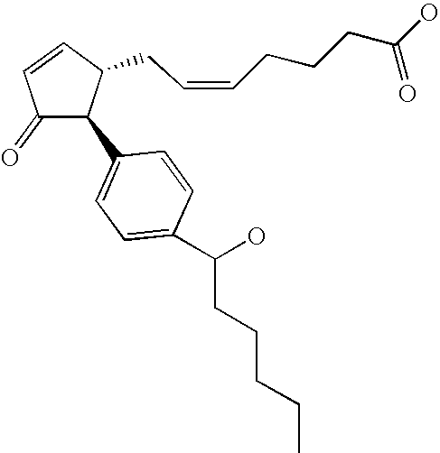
C1(=O)C(C2=CC=C(C(O)CCCCC)C=C2)C(CC=CCCCC(=O)O)C=C1
